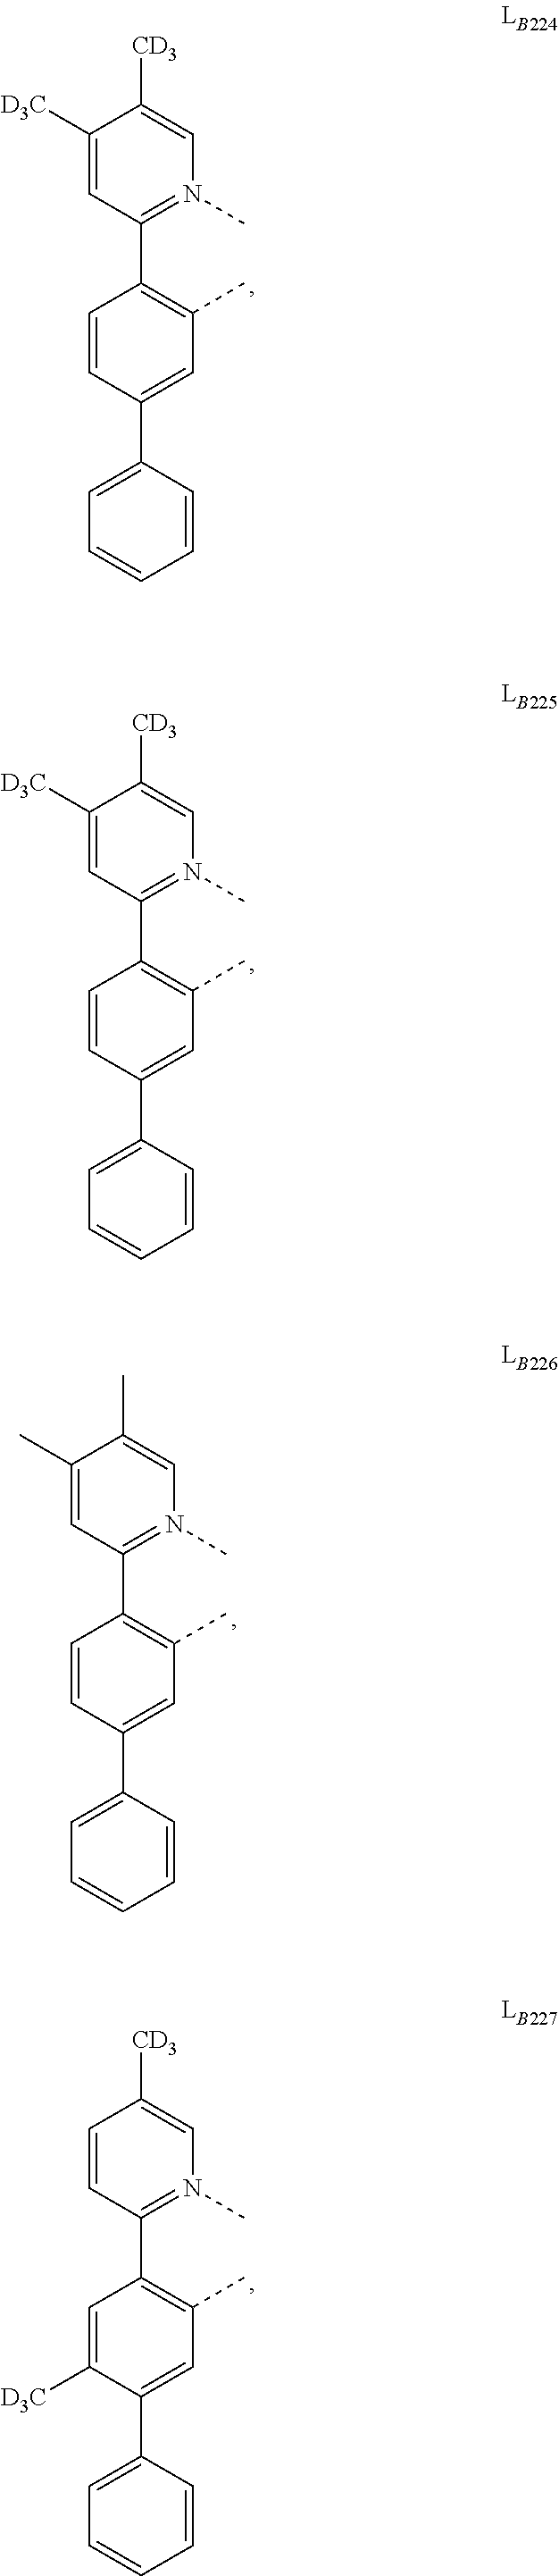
C1=CC(C2=CC=CC=C2)=CC(C)=C1C1=N(C)C=C([CD3])C([D3C])=C1.C1=CC(C2=CC=CC=C2)=CC(C)=C1C1=N(C)C=C(C)C(C)=C1.C1=C([D3C])C(C2=CC=CC=C2)=CC(C)=C1C1=N(C)C=C([CD3])C=C1.C1=CC(C2=CC=CC=C2)=CC(C)=C1C1=N(C)C=C([CD3])C([D3C])=C1
